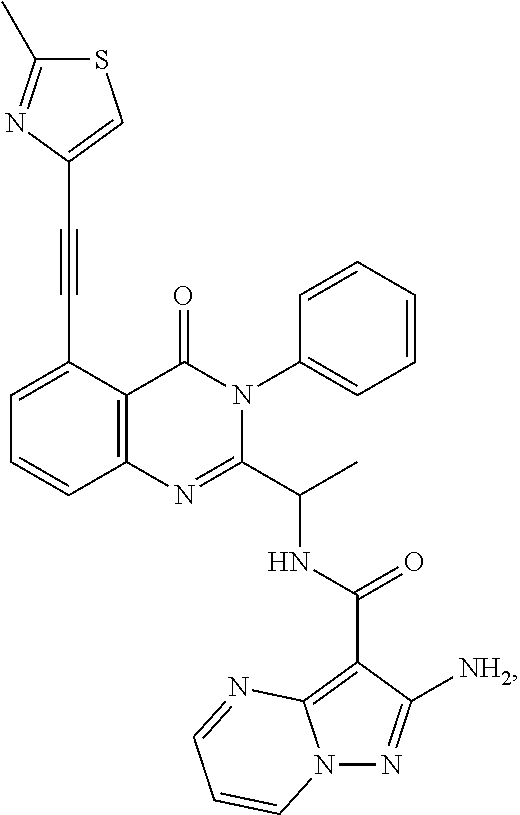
C1=C(C#CC2=CSC(C)=N2)C2=C(C=C1)N=C(C(C)NC(C1=C3N(N=C1[NH2])C=CC=N3)=O)N(C1=CC=CC=C1)C2=O
